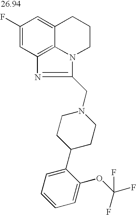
C1(F)=CC2=C3C(=C1)CCCN3C(CN1CCC(C3=CC=CC=C3OC(F)(F)F)CC1)=N2
